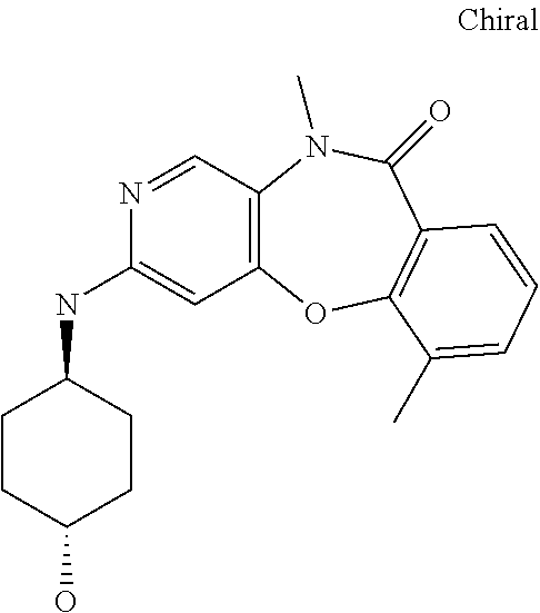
C12=C(C=NC(NC3CCC(O)CC3)=C1)N(C)C(=O)C1=C(O2)C(C)=CC=C1
